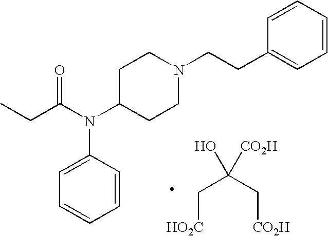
C1=CC(N(C(CC)=O)C2CCN(CCC3=CC=CC=C3)CC2)=CC=C1.C(C(C[CO2H])(O)[CO2H])[HO2C]
